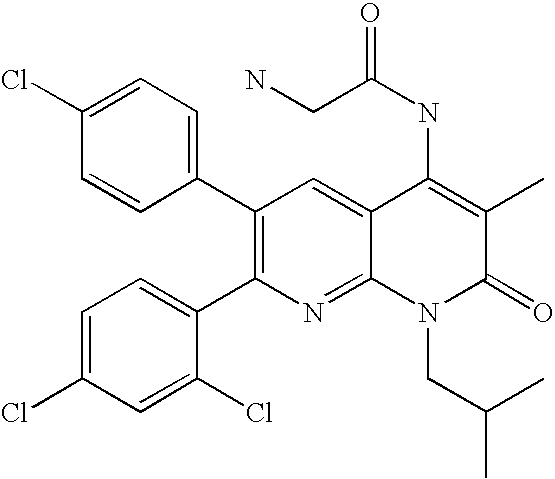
C1(Cl)=CC=C(C2=C(C3=CC=C(Cl)C=C3Cl)N=C3C(=C2)C(NC(=O)CN)=C(C)C(=O)N3CC(C)C)C=C1
